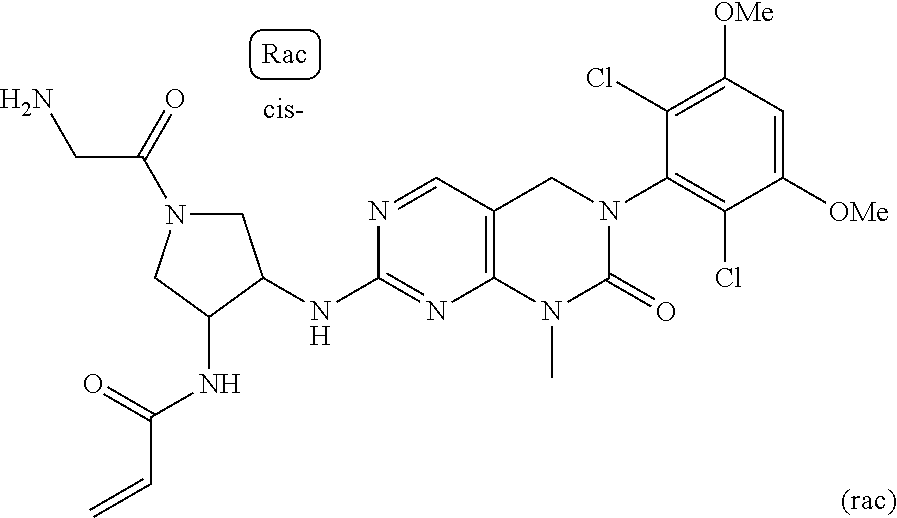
C1(NC2CN(C(=O)CN)CC2NC(=O)C=C)=NC2=C(C=N1)CN(C1=C(Cl)C([OMe])=CC([OMe])=C1Cl)C(=O)N2C
